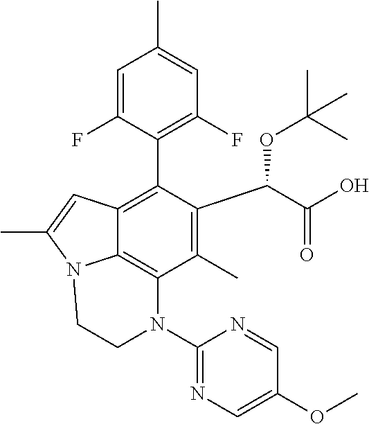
C1=C(F)C(C2=C3C4=C(C(C)=C2C(C(O)=O)OC(C)(C)C)N(C2=NC=C(OC)C=N2)CCN4C(C)=C3)=C(F)C=C1C
